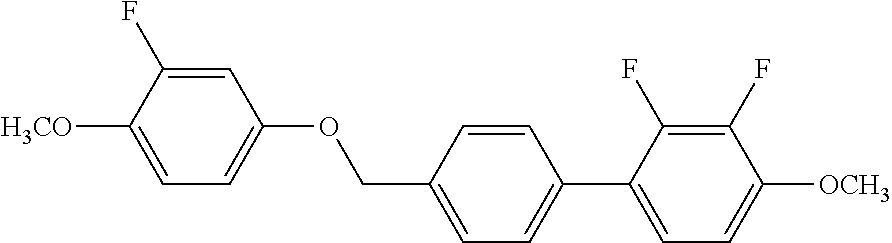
C1=C(F)C([H3CO])=CC=C1OCC1=CC=C(C2=CC=C([OCH3])C(F)=C2F)C=C1
